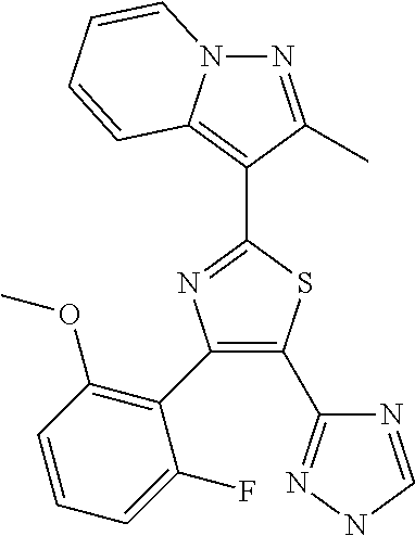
N1C=NC(C2=C(C3=C(OC)C=CC=C3F)N=C(C3=C4N(N=C3C)C=CC=C4)S2)=N1
